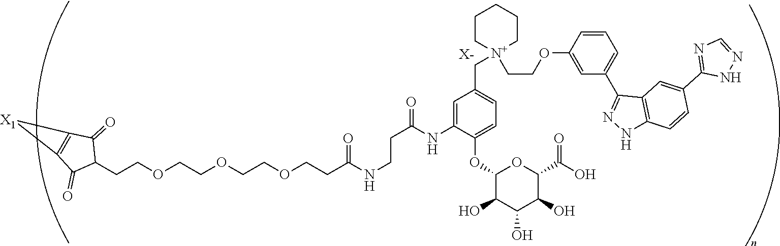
[X-].C(COCCOCCOCCC(NCCC(NC1=CC(C[N+]2(CCOC3=CC(C4=NNC5=C4C=C(C4=NC=NN4)C=C5)=CC=C3)CCCCC2)=CC=C1OC1C(O)C(O)C(O)C(C(=O)O)O1)=O)=O)C1C(=O)C2=C(C1=O)[X1]2
